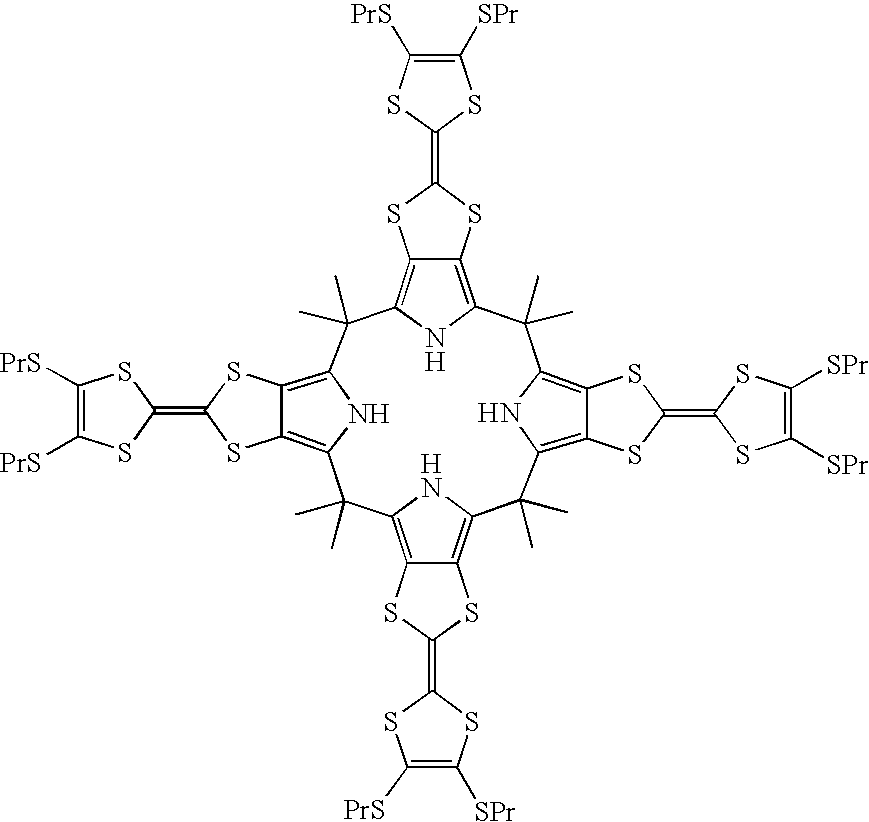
C12=C3C(=C(N1)C(C)(C)C1=C4C(=C(N1)C(C)(C)C1=C5C(=C(N1)C(C)(C)C1=C6C(=C(C2(C)C)N1)SC(=C1SC([PrS])=C([PrS])S1)S6)SC(=C1SC([PrS])=C([SPr])S1)S5)SC(=C1SC([SPr])=C([SPr])S1)S4)SC(=C1SC([SPr])=C([PrS])S1)S3
